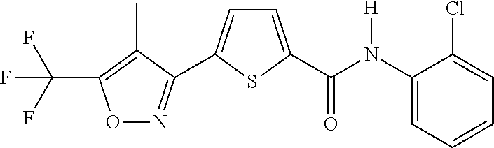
O1N=C(C2=CC=C(C(N(C3=CC=CC=C3Cl)[H])=O)S2)C(C)=C1C(F)(F)F
